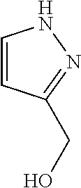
C1=CC(CO)=NN1
